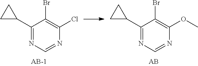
C1(C2CC2)=NC=NC(Cl)=C1Br.C1(C2CC2)=NC=NC(OC)=C1Br
